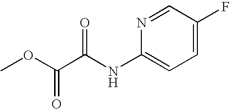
C1=C(F)C=NC(NC(C(=O)OC)=O)=C1
